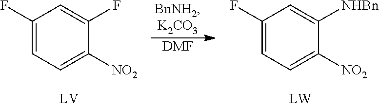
C1(F)=CC=C([NO2])C(F)=C1.[DMF].C1(F)=CC=C([NO2])C([NHBn])=C1
